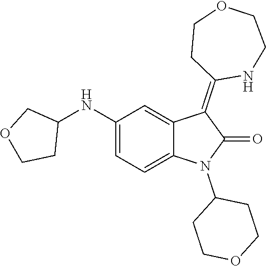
C1(NC2COCC2)=CC=C2C(=C1)C(=C1NCCOCC1)C(=O)N2C1CCOCC1
